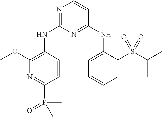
N1=C(NC2=C(OC)N=C(P(=O)(C)C)C=C2)N=C(NC2=CC=CC=C2S(C(C)C)(=O)=O)C=C1
